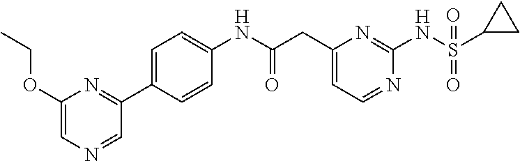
C1(CC(NC2=CC=C(C3=NC(OCC)=CN=C3)C=C2)=O)=CC=NC(NS(C2CC2)(=O)=O)=N1
